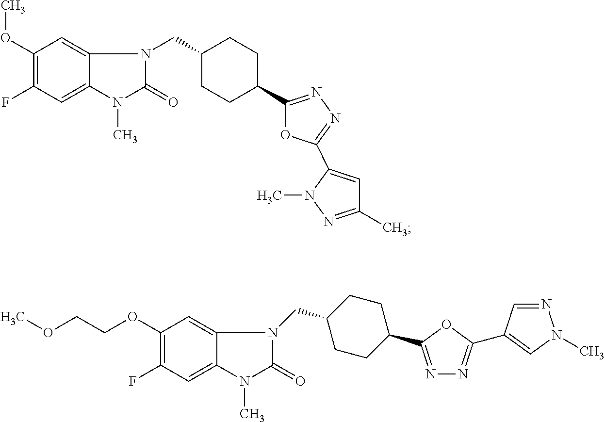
C1(OC)=C(F)C=C2C(=C1)N(CC1CCC(C3=NN=C(C4=CC(C)=NN4C)O3)CC1)C(=O)N2C.C1(F)=C(OCCOC)C=C2C(=C1)N(C)C(=O)N2CC1CCC(C2=NN=C(C3=CN(C)N=C3)O2)CC1
